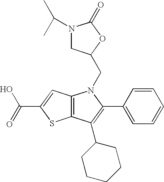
C12=C(C(C3CCCCC3)=C(C3=CC=CC=C3)N1CC1CN(C(C)C)C(=O)O1)SC(C(=O)O)=C2
